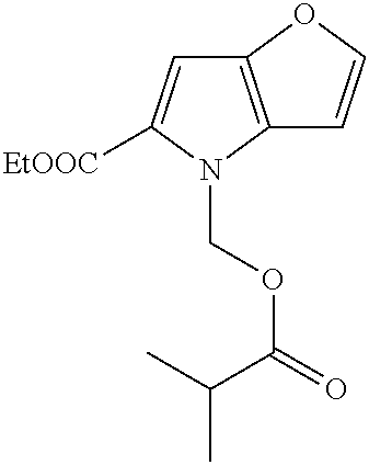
C12=C(N(COC(=O)C(C)C)C([EtOOC])=C1)C=CO2
